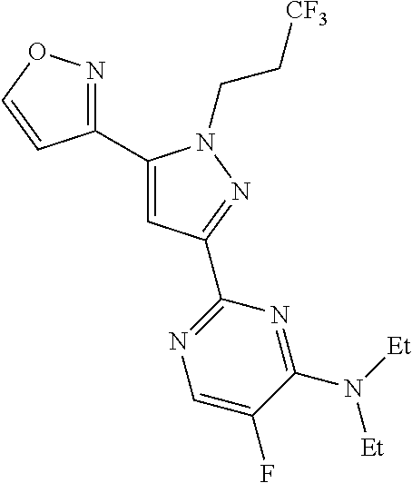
C1(C2=NOC=C2)=CC(C2=NC=C(F)C(N([Et])[Et])=N2)=NN1CC[CF3]
